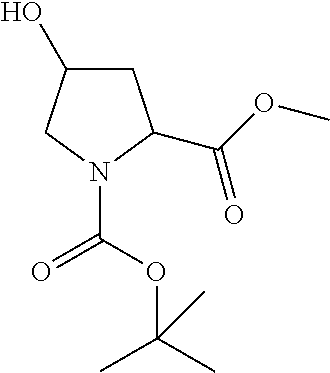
C1C(O)CN(C(=O)OC(C)(C)C)C1C(OC)=O
